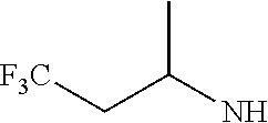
[F3C]CC(N)C
